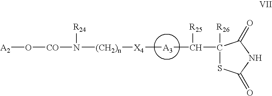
[A2]O[CO]N([(CH2)n][X4][A3]C([R25])C1([R26])SC(=O)NC1=O)[R24]
